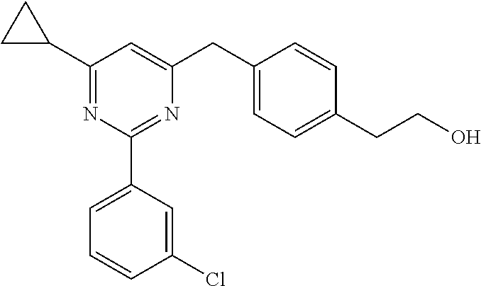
C1(C2CC2)=NC(C2=CC=CC(Cl)=C2)=NC(CC2=CC=C(CCO)C=C2)=C1
